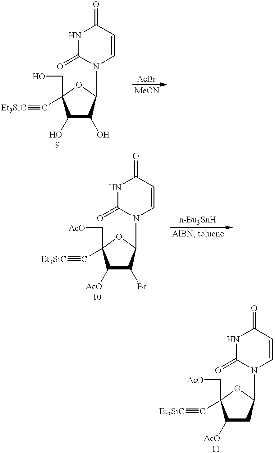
[Et3SiC]#CC1(CO)C(O)C(O)C(N2C=CC(=O)NC2=O)O1.[Et3SiC]#CC1(C[AcO])C([AcO])CC(N2C=CC(=O)NC2=O)O1.[Et3SiC]#CC1(C[AcO])C([AcO])C(Br)C(N2C=CC(=O)NC2=O)O1
